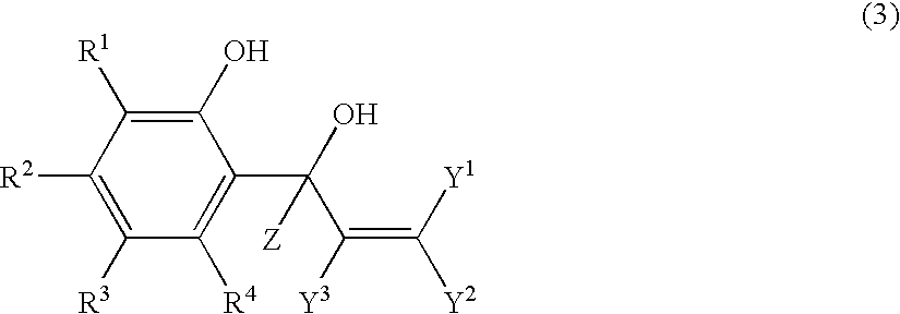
C1(O)=C([R1])C([R2])=C([R3])C([R4])=C1C([Z])(C(=C([Y1])[Y2])[Y3])O
